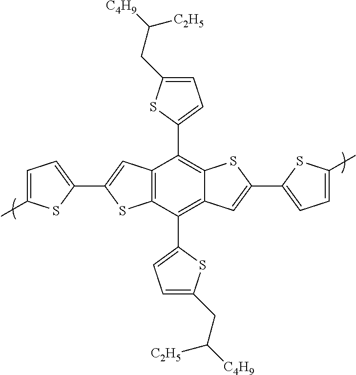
C1=C(CC([C4H9])[C2H5])SC(C2=C3C(=C(C4=CC=C(CC([C4H9])[C2H5])S4)C4=C2C=C(C2=CC=C(C)S2)S4)C=C(C2=CC=C(C)S2)S3)=C1
